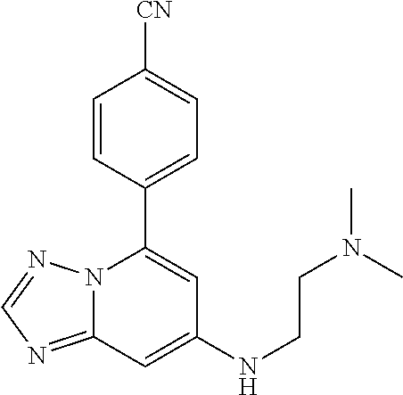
C12=NC=NN1C(C1=CC=C([CN])C=C1)=CC(NCCN(C)C)=C2
